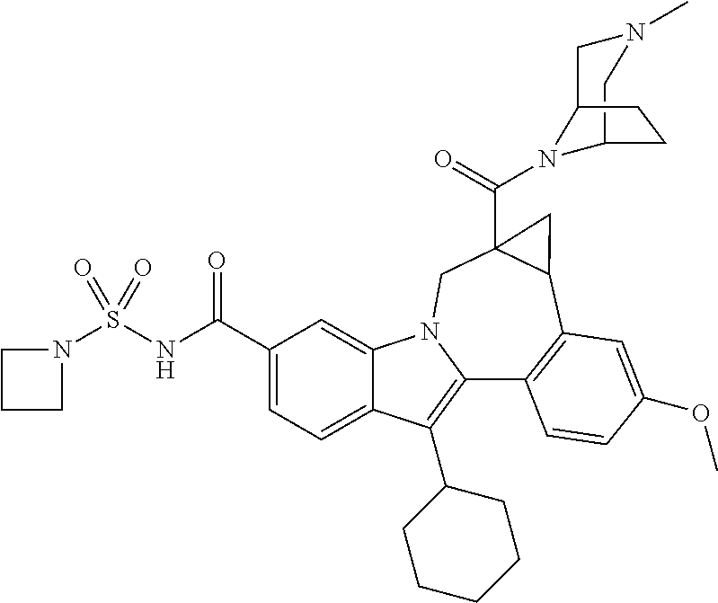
C1(C(NS(=O)(=O)N2CCC2)=O)=CC=C2C(=C1)N1C(=C2C2CCCCC2)C2=C(C3C(C(=O)N4C5CN(C)CC4CC5)(C1)C3)C=C(OC)C=C2
